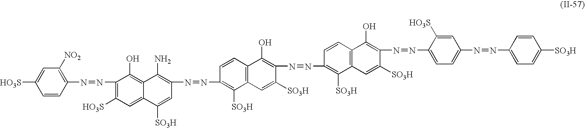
[HO3S]C1=CC([NO2])=C(N=NC2=C([HO3S])C=C3C(=C2O)C(N)=C(N=NC2=C([SO3H])C4=C(C=C2)C(O)=C(N=NC2=C([SO3H])C5=C(C=C2)C(O)=C(N=NC2=CC=C(N=NC6=CC=C([SO3H])C=C6)C=C2[HO3S])C([SO3H])=C5)C([SO3H])=C4)C=C3[SO3H])C=C1
